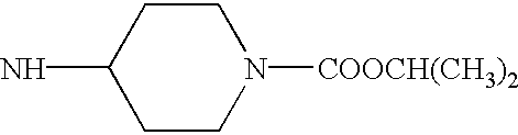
C1CN([COOCH(CH3)2])CCC1N
